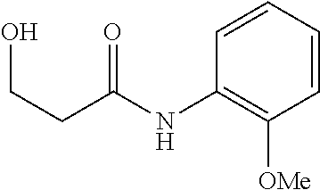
C1=CC=CC(NC(CCO)=O)=C1[OMe]
